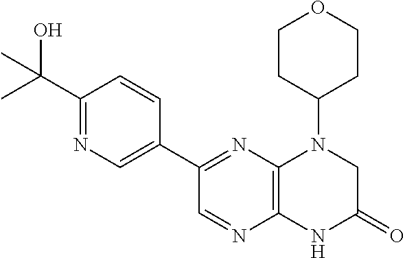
C12=C(N=C(C3=CN=C(C(C)(O)C)C=C3)C=N1)N(C1CCOCC1)CC(=O)N2
